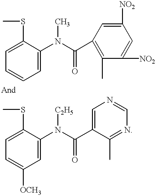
C1=CC=C(N(C(C2=C(C)C([NO2])=CC([NO2])=C2)=O)C)C(SC)=C1.C1=C([OCH3])C=C(N(C(=O)C2=CN=CN=C2C)[C2H5])C(SC)=C1
